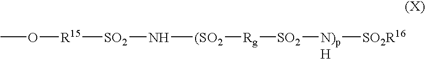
CO[R15][SO2]N[(SO2][Rg][SO2][N)pH][SO2R16]
